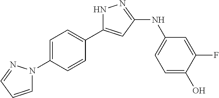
N1C(C2=CC=C(N3C=CC=N3)C=C2)=CC(NC2=CC=C(O)C(F)=C2)=N1
